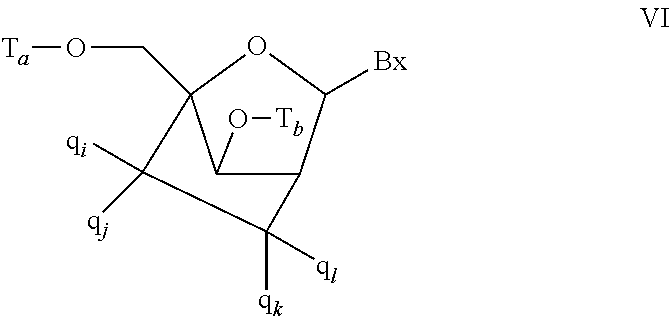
C12C([Bx])OC(CO[Ta])(C1O[Tb])C([qj])([qi])C2([qk])[ql]
